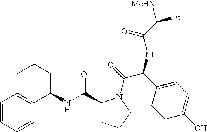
C1=CC=CC2=C1CCCC2NC(C1CCCN1C(=O)C(C1=CC=C(O)C=C1)NC(C([Et])[MeHN])=O)=O
